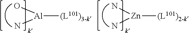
[Al]([(L101)3-k])(N)O.[Zn]([(L101)2-k])(N)N
